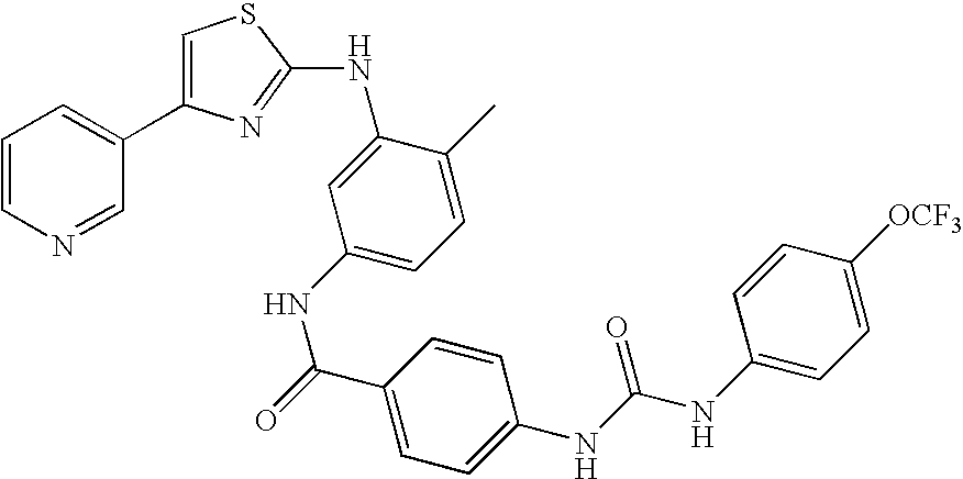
C1=CN=CC(C2=CSC(NC3=CC(NC(C4=CC=C(NC(NC5=CC=C([OCF3])C=C5)=O)C=C4)=O)=CC=C3C)=N2)=C1
